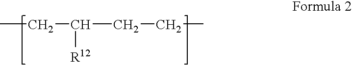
CCC(CCC)[R12]
